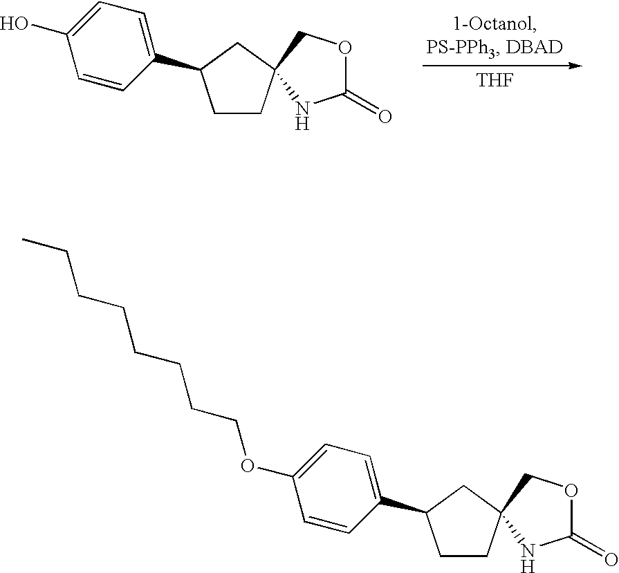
[THF].C1CC2(CC1C1=CC=C(O)C=C1)COC(=O)N2.C1CC2(CC1C1=CC=C(OCCCCCCCC)C=C1)COC(=O)N2
